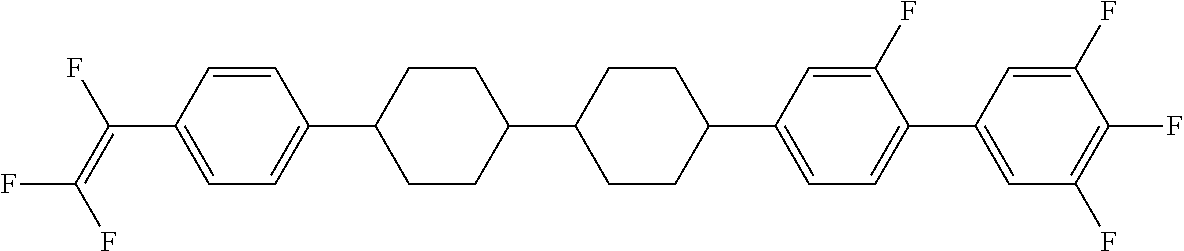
C1=CC(C(=C(F)F)F)=CC=C1C1CCC(C2CCC(C3=CC=C(C4=CC(F)=C(F)C(F)=C4)C(F)=C3)CC2)CC1
